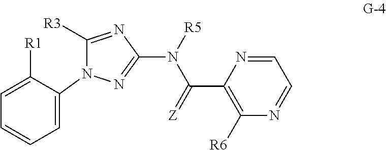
C1([R3])=NC(N([R5])C(C2=C([R6])N=CC=N2)=[Z])=NN1C1=CC=CC=C1[R1]
